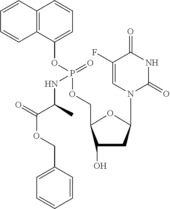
C1(O)CC(N2C(=O)NC(=O)C(F)=C2)OC1COP(OC1=CC=CC2=C1C=CC=C2)(=O)NC(C(OCC1=CC=CC=C1)=O)C
